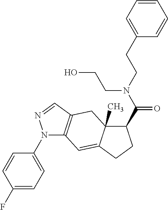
N1(C2=CC=C(F)C=C2)C2=C(C=N1)CC1(C)C(=C2)CCC1C(N(CCC1=CC=CC=C1)CCO)=O
